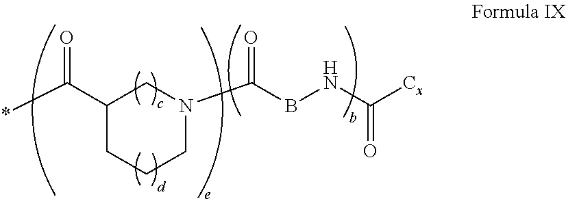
*C(C1CN(C(BNC([Cx])=O)=O)CCC1)=O
